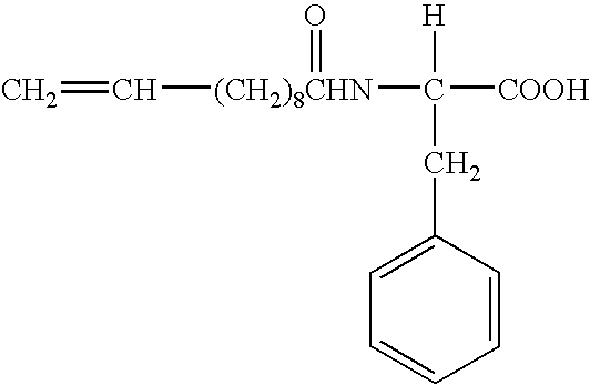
[H]C([COOH])(CC1=CC=CC=C1)[(CH2)8CHN](=O)C=C
